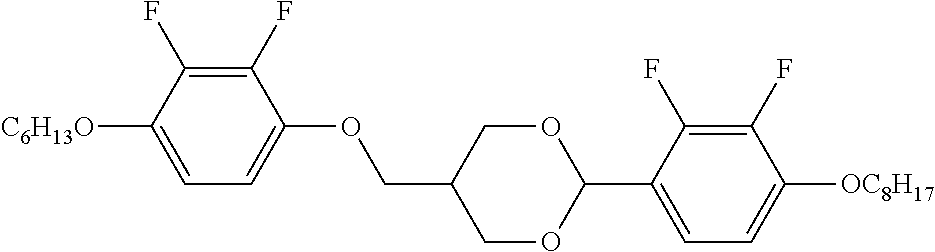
C1(F)=C(F)C([C6H13O])=CC=C1OCC1COC(C2=CC=C([OC8H17])C(F)=C2F)OC1
